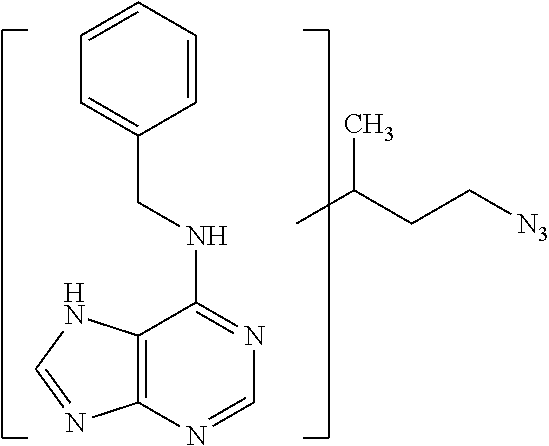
C12=C(C(NCC3=CC=CC=C3)=NC=N1)NC=N2.CC(CC[N3])C
